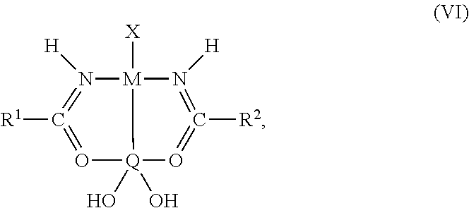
[X][M]12N([H])=C([R2])=O[Q]1(O)(O)O=C([R1])=N2[H]
